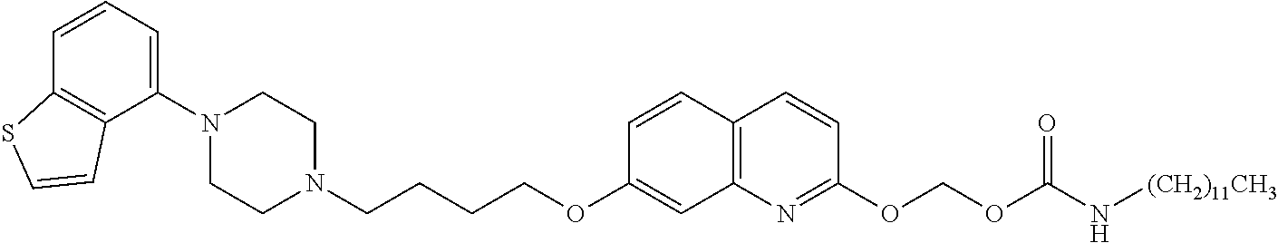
C1=CC2=C(C(N3CCN(CCCCOC4=CC5=C(C=C4)C=CC(OCOC(N[(CH2)11CH3])=O)=N5)CC3)=C1)C=CS2
